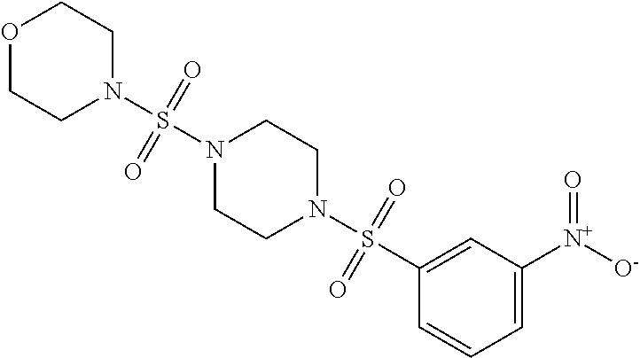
O1CCN(S(N2CCN(S(C3=CC([N+]([O-])=O)=CC=C3)(=O)=O)CC2)(=O)=O)CC1
